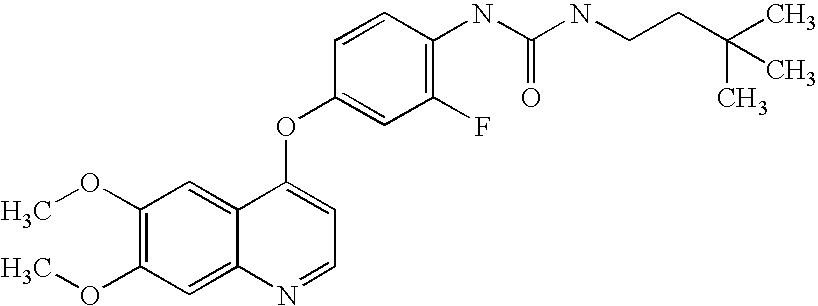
C1=CC(OC2=CC=NC3=CC(OC)=C(OC)C=C23)=CC(F)=C1NC(NCCC(C)(C)C)=O
